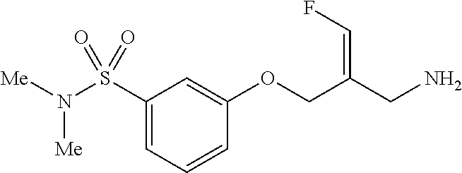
C1(S(N([Me])[Me])(=O)=O)=CC=CC(OCC(CN)=CF)=C1
